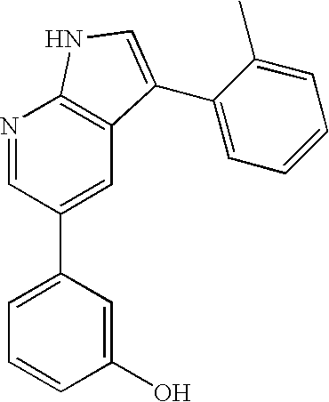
N1=CC(C2=CC=CC(O)=C2)=CC2=C1NC=C2C1=CC=CC=C1C
